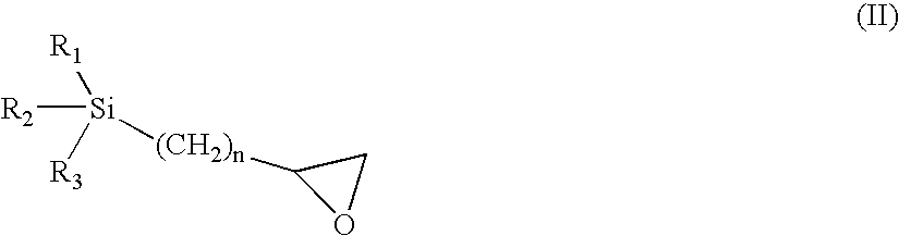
[Si]([R2])([R1])([R3])[(CH2)n]C1OC1
